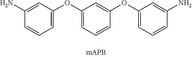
C1(N)=CC(OC2=CC=CC(OC3=CC=CC(N)=C3)=C2)=CC=C1
